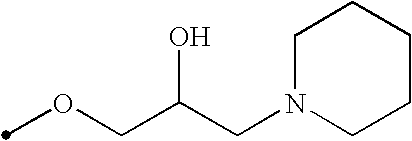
O(CC(CN1CCCCC1)O)C
